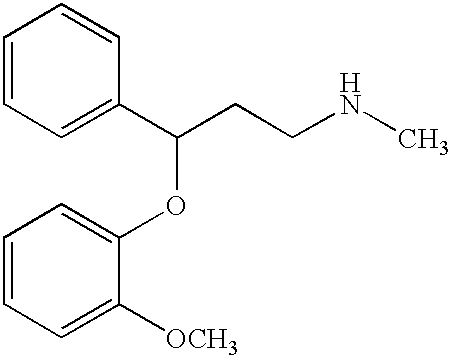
C1=CC=C(C(CCNC)OC2=CC=CC=C2[OCH3])C=C1
